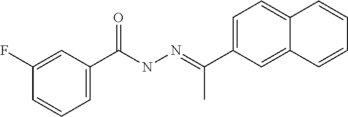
C1=C(C(=O)NN=C(C)C2=CC=C3C(=C2)C=CC=C3)C=C(F)C=C1
